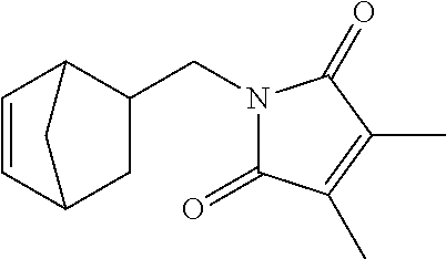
C1(CN2C(=O)C(C)=C(C)C2=O)C2C=CC(C1)C2
